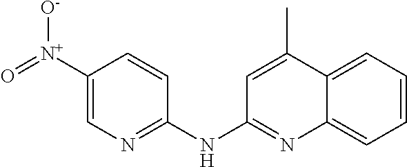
C1([N+]([O-])=O)=CN=C(NC2=NC3=CC=CC=C3C(C)=C2)C=C1
